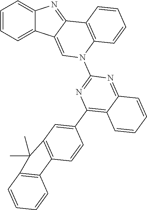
C1=CC=C2C(=C1)N=C1C2=CN(C2=NC(C3=CC4=C(C=C3)C3=C(C=CC=C3)C4(C)C)=C3C(=N2)C=CC=C3)C2=C1C=CC=C2
